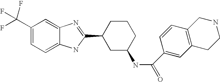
C1(C(F)(F)F)=CC=C2C(=C1)N=C(C1CC(NC(=O)C3=CC4=C(C=C3)CNCC4)CCC1)N2
